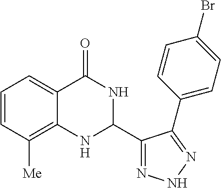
C1=CC([Me])=C2C(=C1)C(=O)NC(C1=NNN=C1C1=CC=C(Br)C=C1)N2
